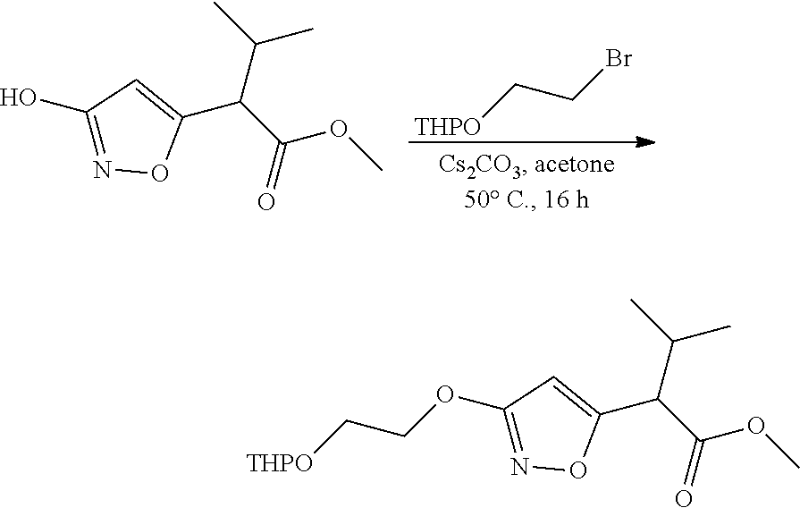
[THPO]CCBr.C1(C(C(OC)=O)C(C)C)=CC(O)=NO1.C1(C(C(OC)=O)C(C)C)=CC(OCC[THPO])=NO1
